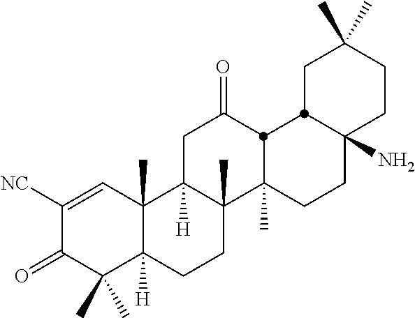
C1([NC])=CC2(C)C([H])(C(C)(C)C1=O)CCC1(C)C2([H])CC(=O)C2C1(C)CCC1(N)C2CC(C)(C)CC1
